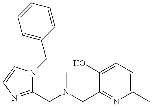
C1(CN(C)CC2=NC(C)=CC=C2O)=NC=CN1CC1=CC=CC=C1
